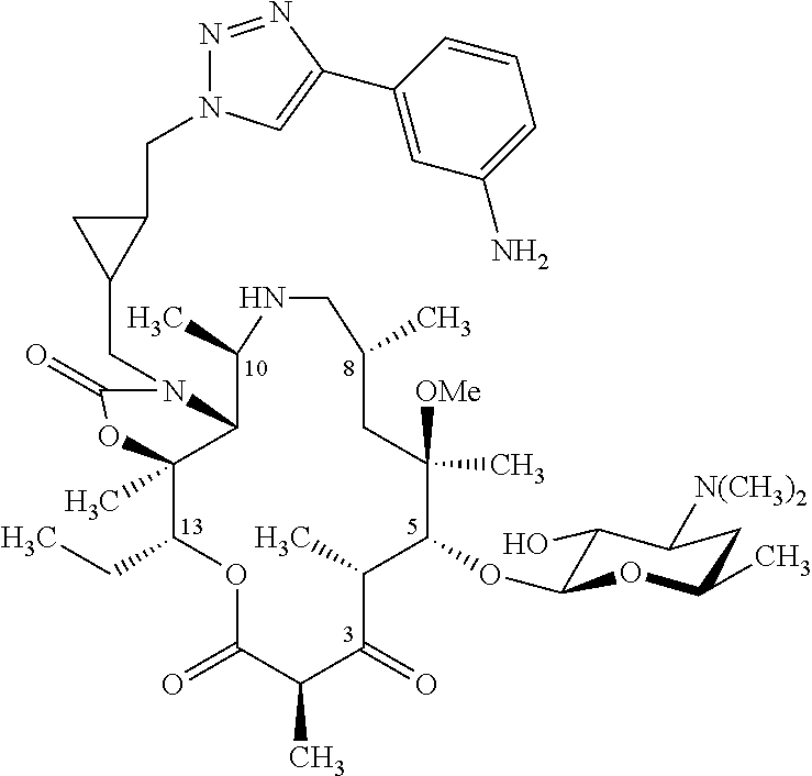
C12C(C)(C(CC)OC(=O)C(C)C(=O)C(C)C(OC3C(O)C([N(CH3)2])CC(C)O3)C(C)([OMe])CC(C)CNC1C)OC(=O)N2CC1C(CN2N=NC(C3=CC(N)=CC=C3)=C2)C1
